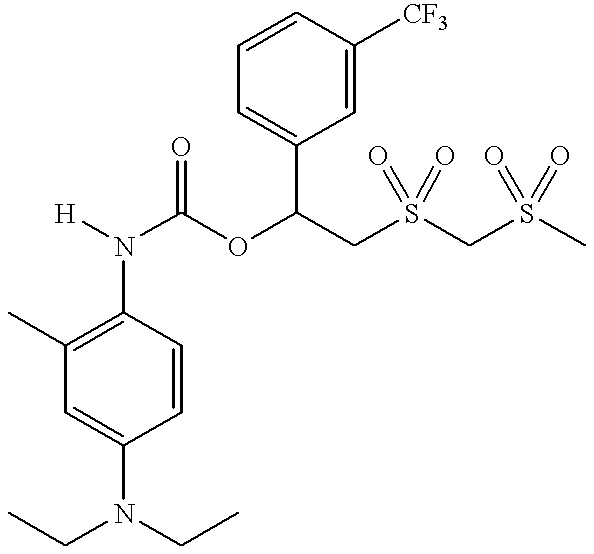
C1(N([H])C(OC(CS(CS(C)(=O)=O)(=O)=O)C2=CC=CC([CF3])=C2)=O)=C(C)C=C(N(CC)CC)C=C1
